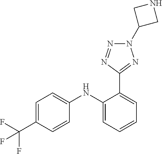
C1=C(NC2=CC=CC=C2C2=NN(C3CNC3)N=N2)C=CC(C(F)(F)F)=C1
